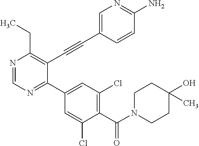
N1=CN=C(C2=CC(Cl)=C(C(=O)N3CCC(O)(C)CC3)C(Cl)=C2)C(C#CC2=CN=C(N)C=C2)=C1CC
